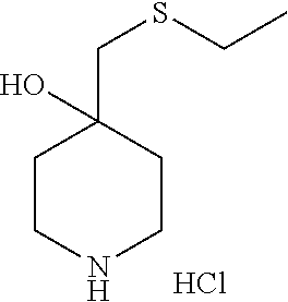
C1CNCCC1(CSCC)O.Cl
